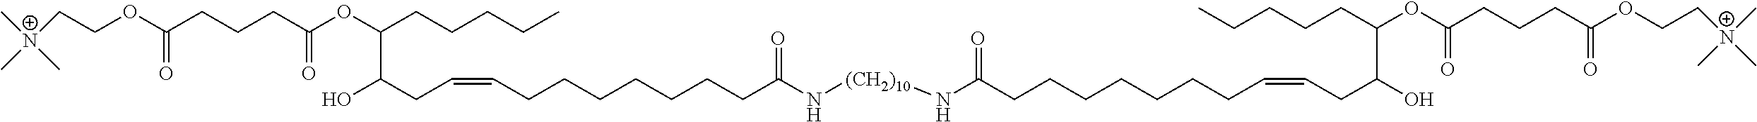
C(OC(CCCC(OC(CCCCC)C(O)CC=CCCCCCCCC(N[(CH2)10]NC(=O)CCCCCCCC=CCC(O)C(OC(CCCC(OCC[N+](C)(C)C)=O)=O)CCCCC)=O)=O)=O)C[N+](C)(C)C
